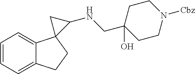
C1=CC=C2C(=C1)C1(CC2)C(NCC2(O)CCN([Cbz])CC2)C1
